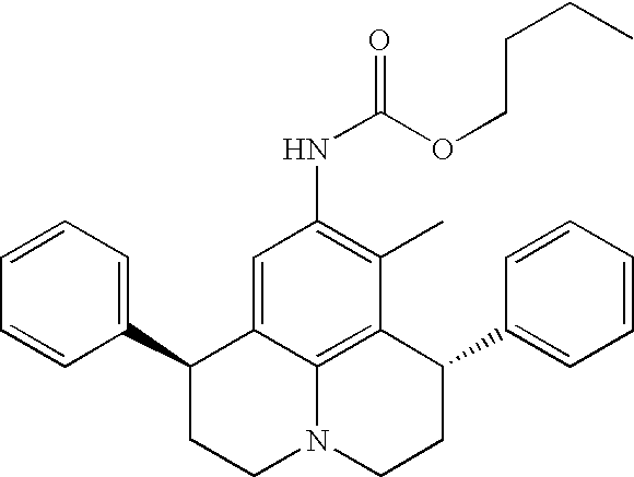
C1=CC=C(C2CCN3C4=C(C(C5=CC=CC=C5)CC3)C(C)=C(NC(=O)OCCCC)C=C24)C=C1
